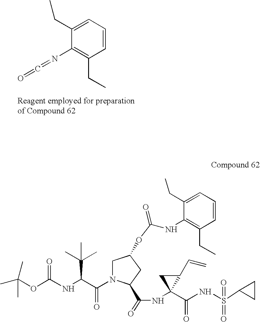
C1=CC=C(CC)C(N=C=O)=C1CC.CC(OC(NC(C(N1CC(OC(NC2=C(CC)C=CC=C2CC)=O)CC1C(=O)NC1(C(=O)NS(=O)(C2CC2)=O)C(C=C)C1)=O)C(C)(C)C)=O)(C)C
